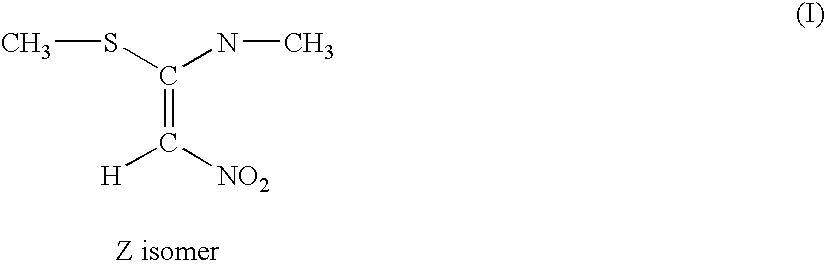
C(=C([H])[NO2])(NC)SC
